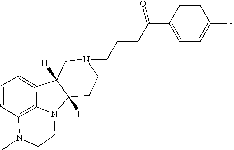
C12([H])CCN(CCCC(C3=CC=C(F)C=C3)=O)CC1([H])C1=CC=CC3=C1N2CCN3C
